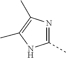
N1=C(C)NC(C)=C1C
